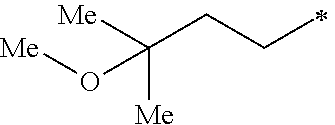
[Me]C(CCC)([Me])O[Me]
